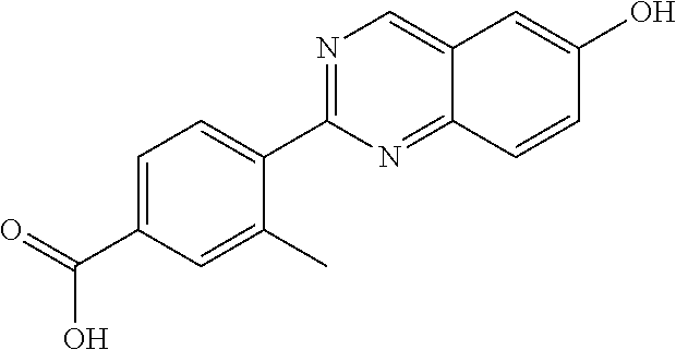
C1=C(C(=O)O)C=C(C)C(C2=NC=C3C(=N2)C=CC(O)=C3)=C1
